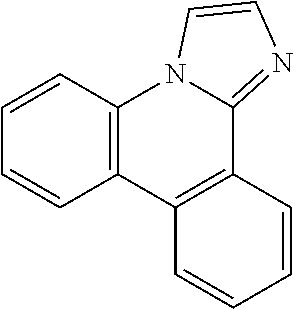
N12C(=NC=C1)C1=C(C=CC=C1)C1=C2C=CC=C1
